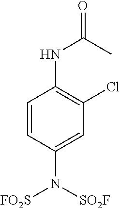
C1=CC(N([SO2F])[FO2S])=CC(Cl)=C1NC(=O)C
